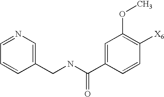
C1(CNC(C2=CC(OC)=C([X6])C=C2)=O)=CN=CC=C1
